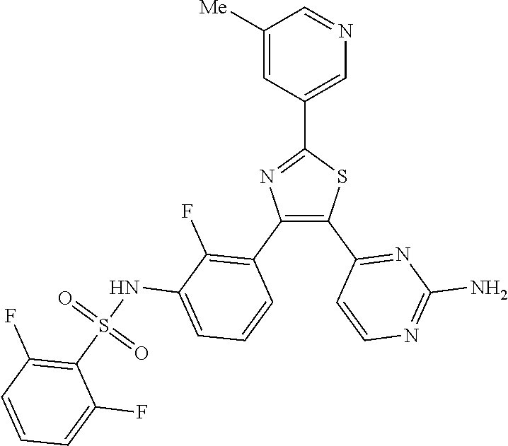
C1=C(C2=NC(C3=C(F)C(NS(C4=C(F)C=CC=C4F)(=O)=O)=CC=C3)=C(C3=NC(N)=NC=C3)S2)C=C([Me])C=N1
